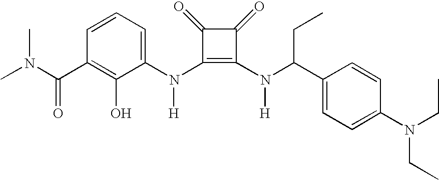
CN(C(C1=C(O)C(N(C2=C(N(C(C3=CC=C(N(CC)CC)C=C3)CC)[H])C(=O)C2=O)[H])=CC=C1)=O)C
